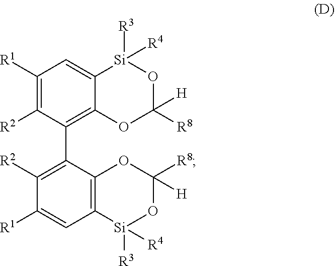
[R2]C1=C([R1])C=C2C(=C1C1=C([R2])C([R1])=CC3=C1OC([R8])([H])O[Si]3([R3])[R4])OC([R8])([H])O[Si]2([R3])[R4]
